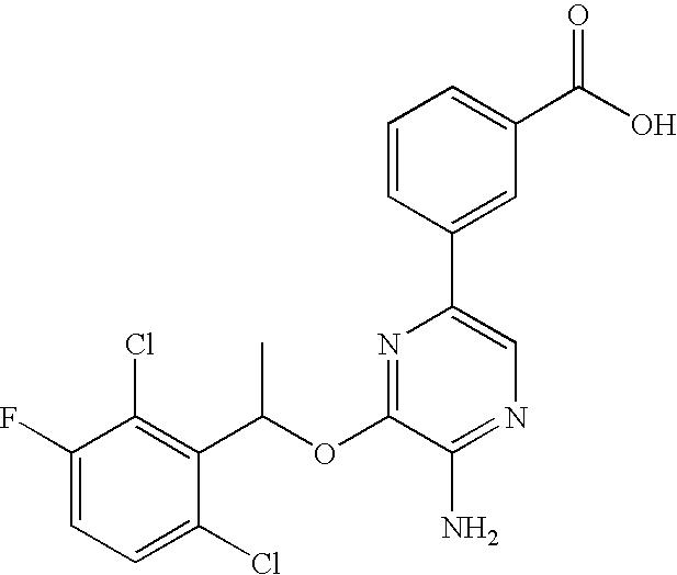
C1=C(F)C(Cl)=C(C(OC2=NC(C3=CC(C(O)=O)=CC=C3)=CN=C2N)C)C(Cl)=C1
